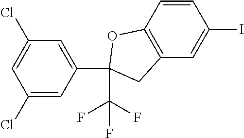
C1=CC2=C(C=C1I)CC(C(F)(F)F)(C1=CC(Cl)=CC(Cl)=C1)O2
